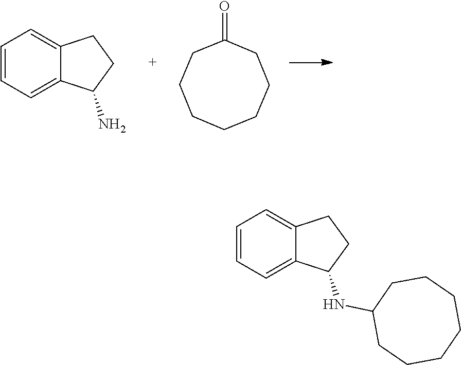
C1=CC=C2C(=C1)CCC2N.C1CCCCCCC1=O.C1=CC=C2C(=C1)CCC2NC1CCCCCCC1
